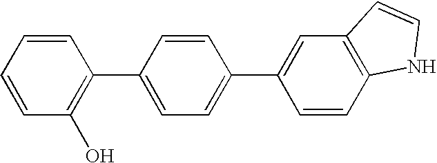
C1=CC(O)=C(C2=CC=C(C3=CC4=C(C=C3)NC=C4)C=C2)C=C1
